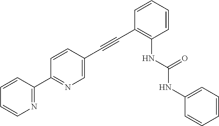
C1=CC=CC(C#CC2=CN=C(C3=NC=CC=C3)C=C2)=C1NC(=O)NC1=CC=CC=C1
